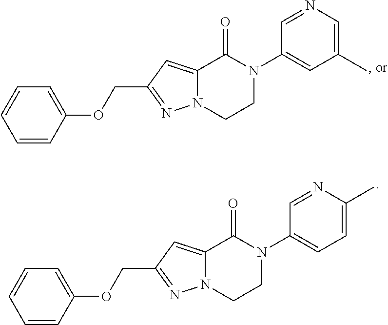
C1=CC(OCC2=NN3C(=C2)C(=O)N(C2=CC(C)=CN=C2)CC3)=CC=C1.C1=CC(OCC2=NN3C(=C2)C(=O)N(C2=CC=C(C)N=C2)CC3)=CC=C1
